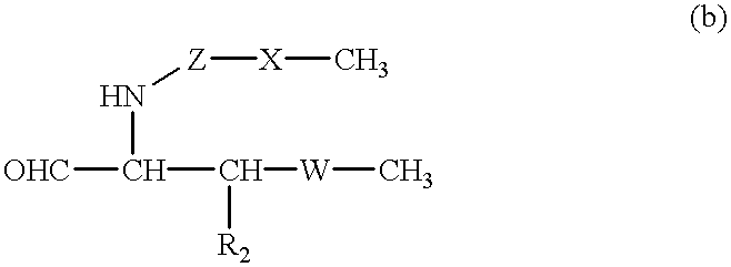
C([W]C)(C(N[Z][X]C)[OHC])[R2]
